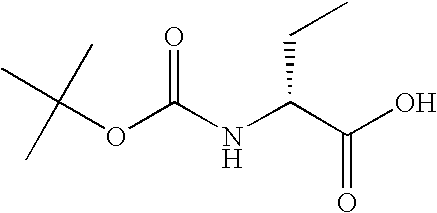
O(C(NC(C(O)=O)CC)=O)C(C)(C)C
